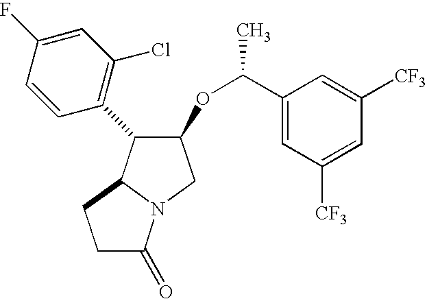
C1C(=O)N2C(C1)C(C1=C(Cl)C=C(F)C=C1)C(OC(C1=CC([CF3])=CC([CF3])=C1)C)C2
